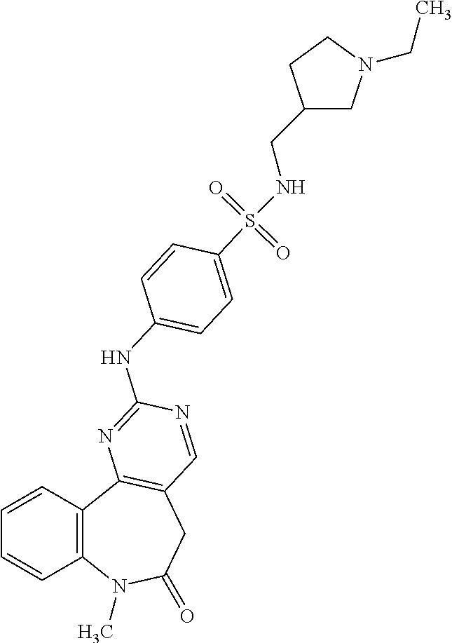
C1=CC2=C(C=C1)N(C)C(=O)CC1=C2N=C(NC2=CC=C(S(=O)(=O)NCC3CN(CC)CC3)C=C2)N=C1
